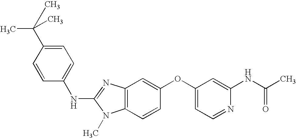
C1=C(C(C)(C)C)C=CC(NC2=NC3=C(N2C)C=CC(OC2=CC=NC(NC(C)=O)=C2)=C3)=C1
